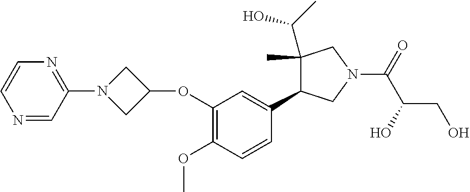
C1=CN=CC(N2CC(OC3=C(OC)C=CC(C4C(C(O)C)(C)CN(C(C(CO)O)=O)C4)=C3)C2)=N1
